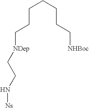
C([NDep]CCN[Ns])CCCCCC[NHBoc]
